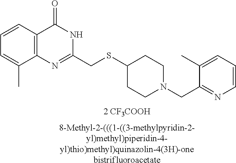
C1=C(C)C2=C(C=C1)C(=O)NC(CSC1CCN(CC3=NC=CC=C3C)CC1)=N2.[2 CF3COOH].[8-Methyl-2-(((1-((3-methylpyridin-2-yl)methyl)piperidin-4-yl)thio)methyl)quinazolin-4(3H)-onebistrifluoroacetate]
